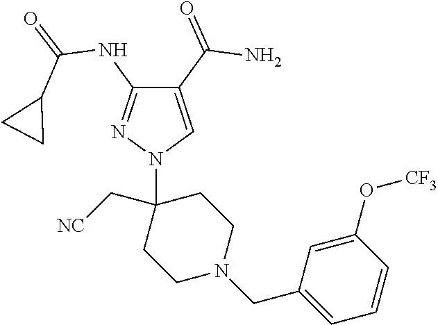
C1(C(=O)N)=CN(C2(C[NC])CCN(CC3=CC=CC(O[CF3])=C3)CC2)N=C1NC(=O)C1CC1
